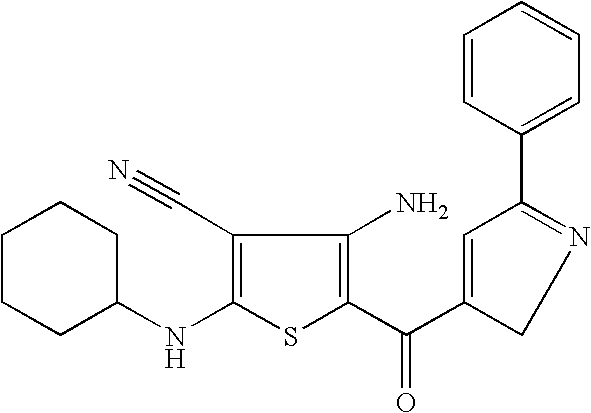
C1(C#N)=C(NC2CCCCC2)SC(C(C2=CC(C3=CC=CC=C3)=NC2)=O)=C1N
